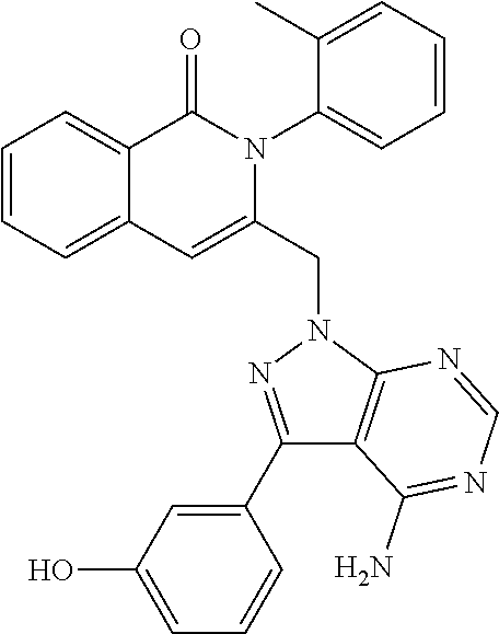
C1=CC=C2C(=C1)C(=O)N(C1=CC=CC=C1C)C(CN1C3=C(C(N)=NC=N3)C(C3=CC(O)=CC=C3)=N1)=C2
